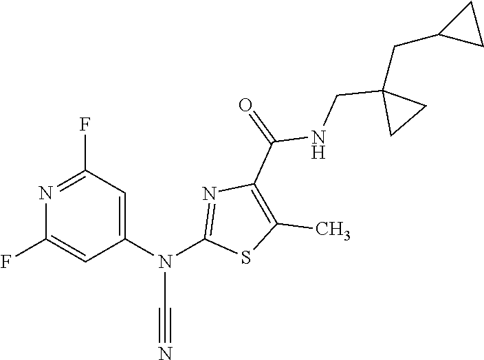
N1=C(F)C=C(N(C2=NC(C(NCC3(CC4CC4)CC3)=O)=C(C)S2)C#N)C=C1F
